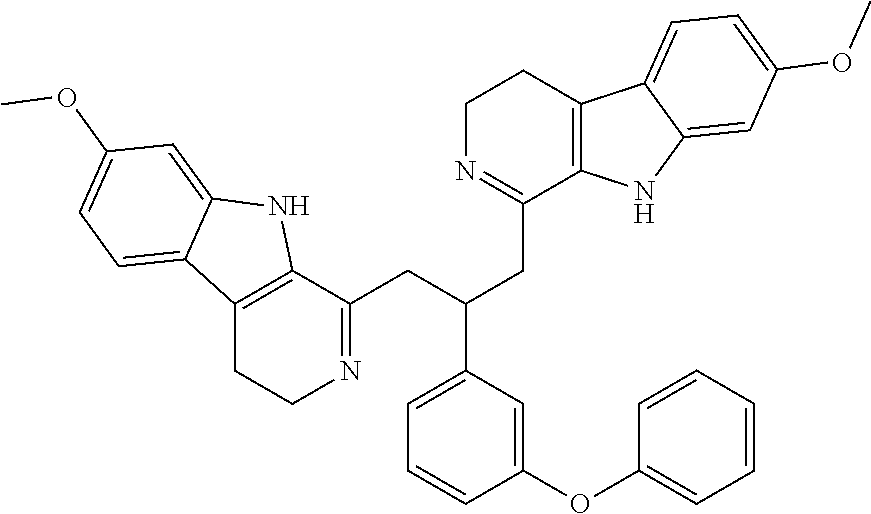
COC1=CC=C2C3=C(C(CC(C4=CC=CC(OC5=CC=CC=C5)=C4)CC4=NCCC5=C4NC4=CC(OC)=CC=C54)=NCC3)NC2=C1
